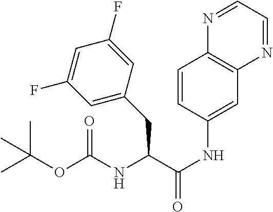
C1=CC(NC(C(NC(OC(C)(C)C)=O)CC2=CC(F)=CC(F)=C2)=O)=CC2=C1N=CC=N2
